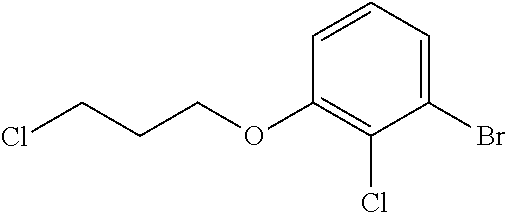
C1=CC=C(Br)C(Cl)=C1OCCCCl
